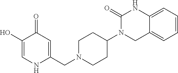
C1(O)=CNC(CN2CCC(N3CC4=CC=CC=C4NC3=O)CC2)=CC1=O
